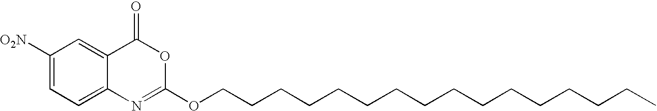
C1([O2N])=CC=C2C(=C1)C(=O)OC(OCCCCCCCCCCCCCCCC)=N2
